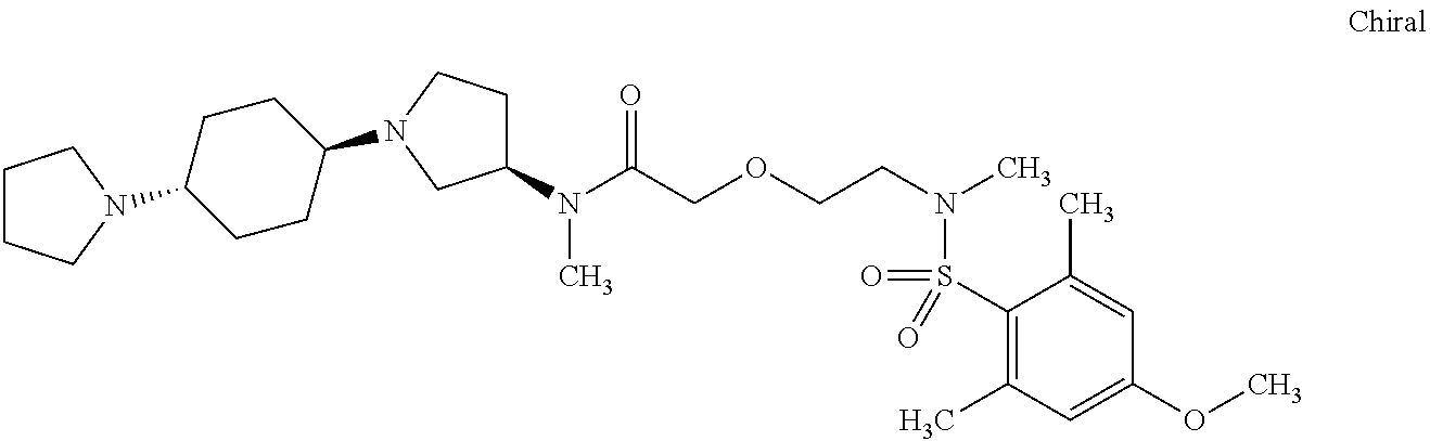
N(C(COCCN(C)S(=O)(C1=C(C)C=C(OC)C=C1C)=O)=O)(C)C1CCN(C2CCC(N3CCCC3)CC2)C1
